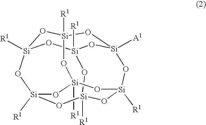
[Si]12([R1])O[Si]3([R1])O[Si]4([A1])O[Si]([R1])(O1)O[Si]1([R1])O[Si]([R1])(O[Si]([R1])(O3)O[Si]([R1])(O1)O2)O4
